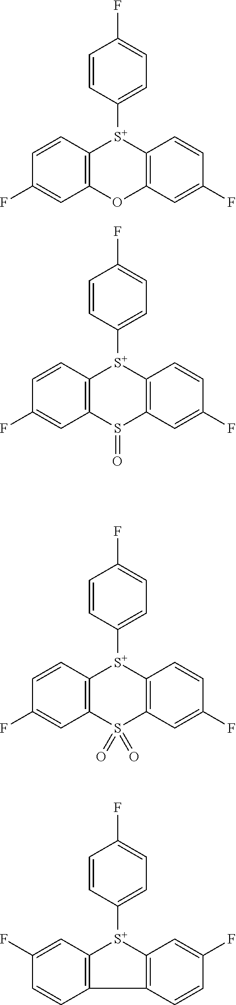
C1([S+]2C3=C(C=C(F)C=C3)OC3=C2C=CC(F)=C3)=CC=C(F)C=C1.C1([S+]2C3=C(C=C(F)C=C3)S(=O)C3=C2C=CC(F)=C3)=CC=C(F)C=C1.C1([S+]2C3=C(C=C(F)C=C3)S(=O)(=O)C3=C2C=CC(F)=C3)=CC=C(F)C=C1.C1([S+]2C3=C(C4=C2C=C(F)C=C4)C=CC(F)=C3)=CC=C(F)C=C1
